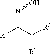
[R1]C(C([R3])[R2])=NO
